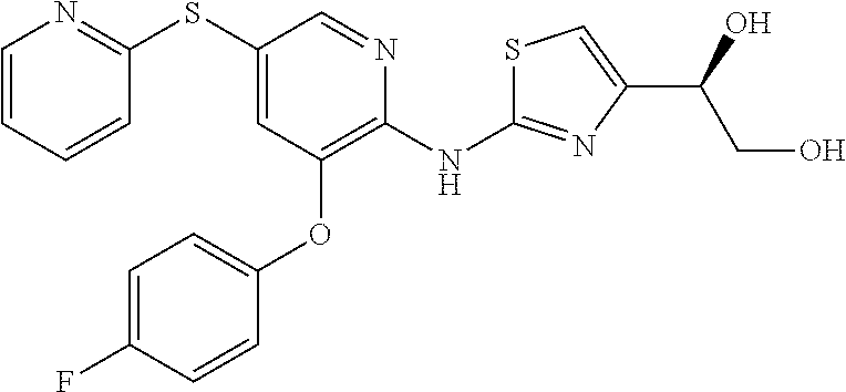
C1(SC2=NC=CC=C2)=CC(OC2=CC=C(F)C=C2)=C(NC2=NC(C(O)CO)=CS2)N=C1
